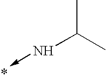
C<-NC(C)C
